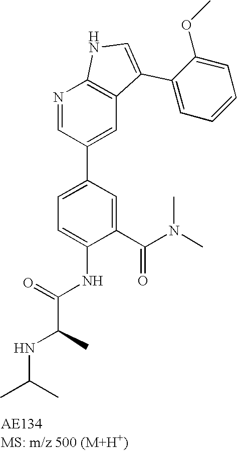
N1=CC(C2=CC=C(NC(C(NC(C)C)C)=O)C(C(N(C)C)=O)=C2)=CC2=C1NC=C2C1=CC=CC=C1OC
